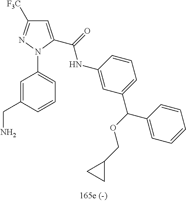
C1=C(C(NC2=CC(C(C3=CC=CC=C3)OCC3CC3)=CC=C2)=O)N(C2=CC=CC(CN)=C2)N=C1[F3C]
